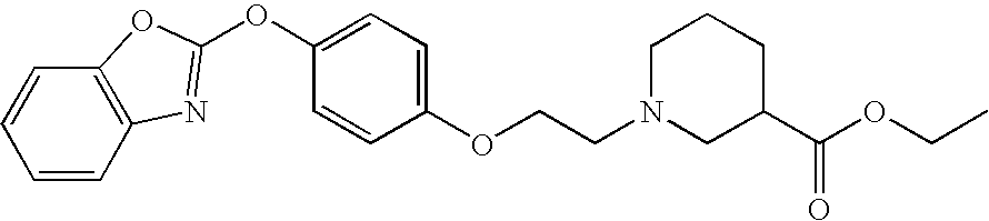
C1=CC2=C(C=C1)OC(OC1=CC=C(OCCN3CC(C(OCC)=O)CCC3)C=C1)=N2
